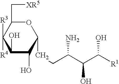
O1C(C[XR5])C([R3])([R4])C(O)C(O)C1CCC(C(C([R1])O)O)N
